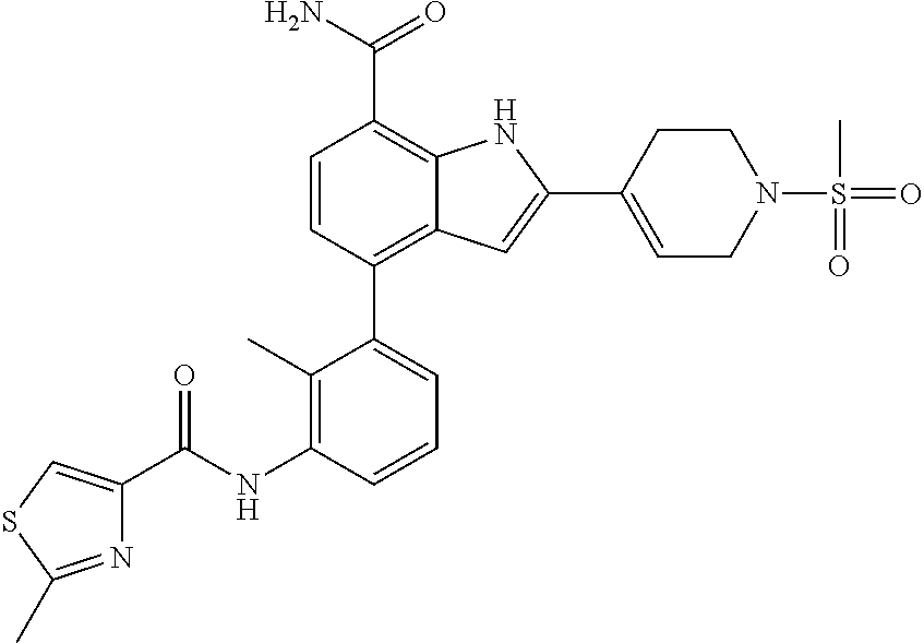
C1=C(C2=CC3=C(C4=CC=CC(NC(=O)C5=CSC(C)=N5)=C4C)C=CC(C(N)=O)=C3N2)CCN(S(=O)(C)=O)C1
